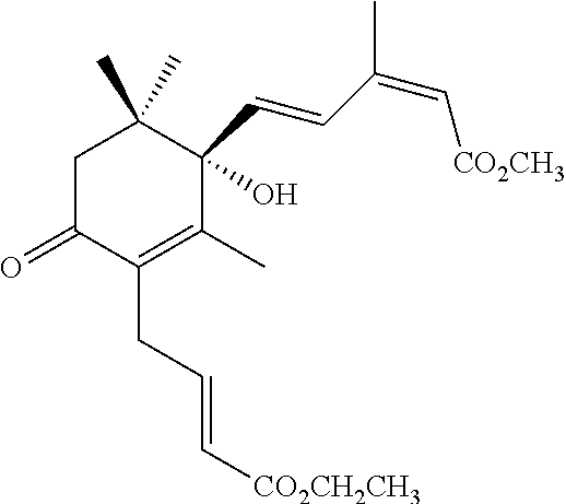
C1C(=O)C(CC=C[CO2CH2CH3])=C(C)C(C=CC(C)=C[CO2CH3])(O)C1(C)C
